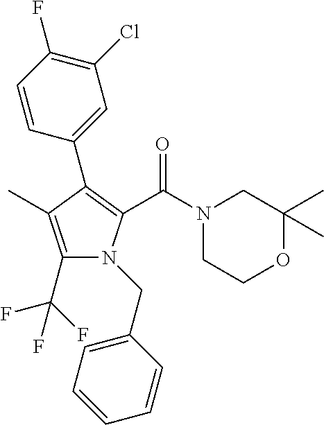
C1(C2=C(C(N3CCOC(C)(C)C3)=O)N(CC3=CC=CC=C3)C(C(F)(F)F)=C2C)=CC(Cl)=C(F)C=C1
